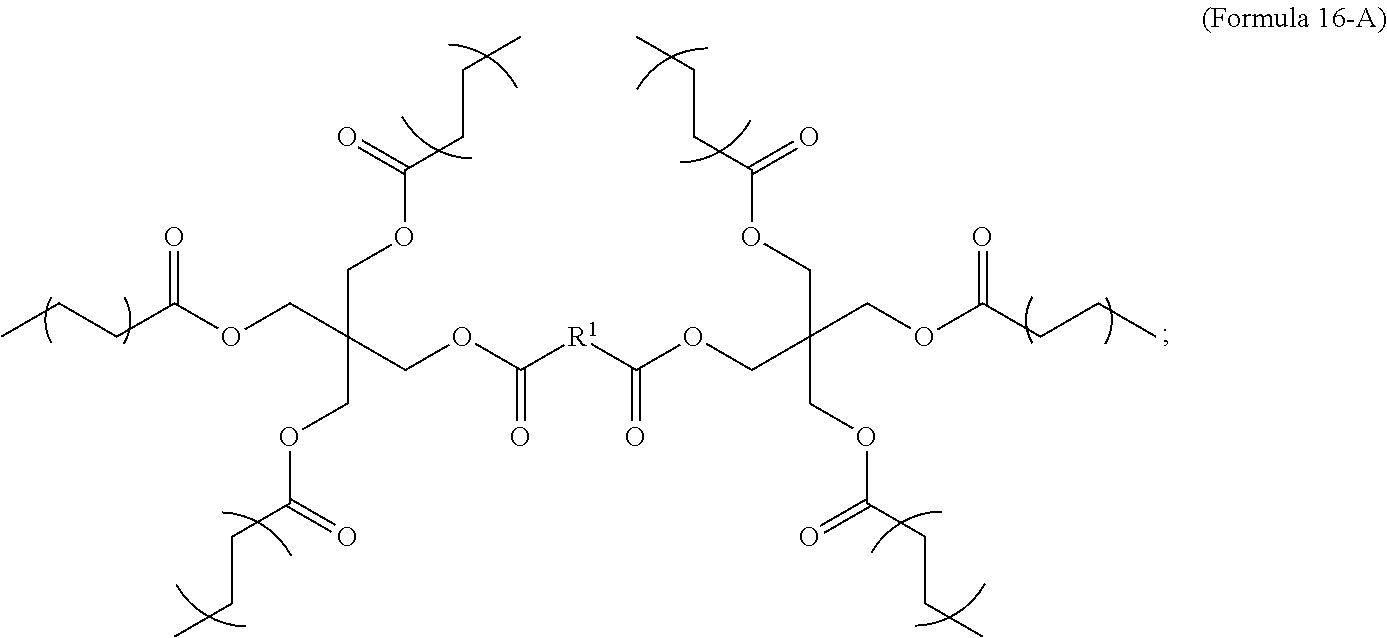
CCCC(=O)OCC(COC(=O)[R1]C(=O)OCC(COC(=O)CCC)(COC(=O)CCC)COC(=O)CCC)(COC(=O)CCC)COC(=O)CCC
